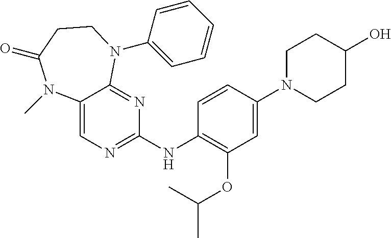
C12=CN=C(NC3=C(OC(C)C)C=C(N4CCC(O)CC4)C=C3)N=C1N(C1=CC=CC=C1)CCC(=O)N2C
